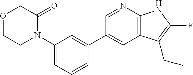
C12=C(N=CC(C3=CC(N4C(=O)COCC4)=CC=C3)=C1)NC(F)=C2CC
